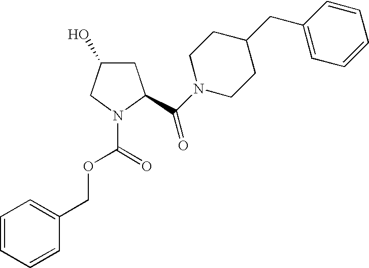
C1C(O)CN(C(=O)OCC2=CC=CC=C2)C1C(N1CCC(CC2=CC=CC=C2)CC1)=O
